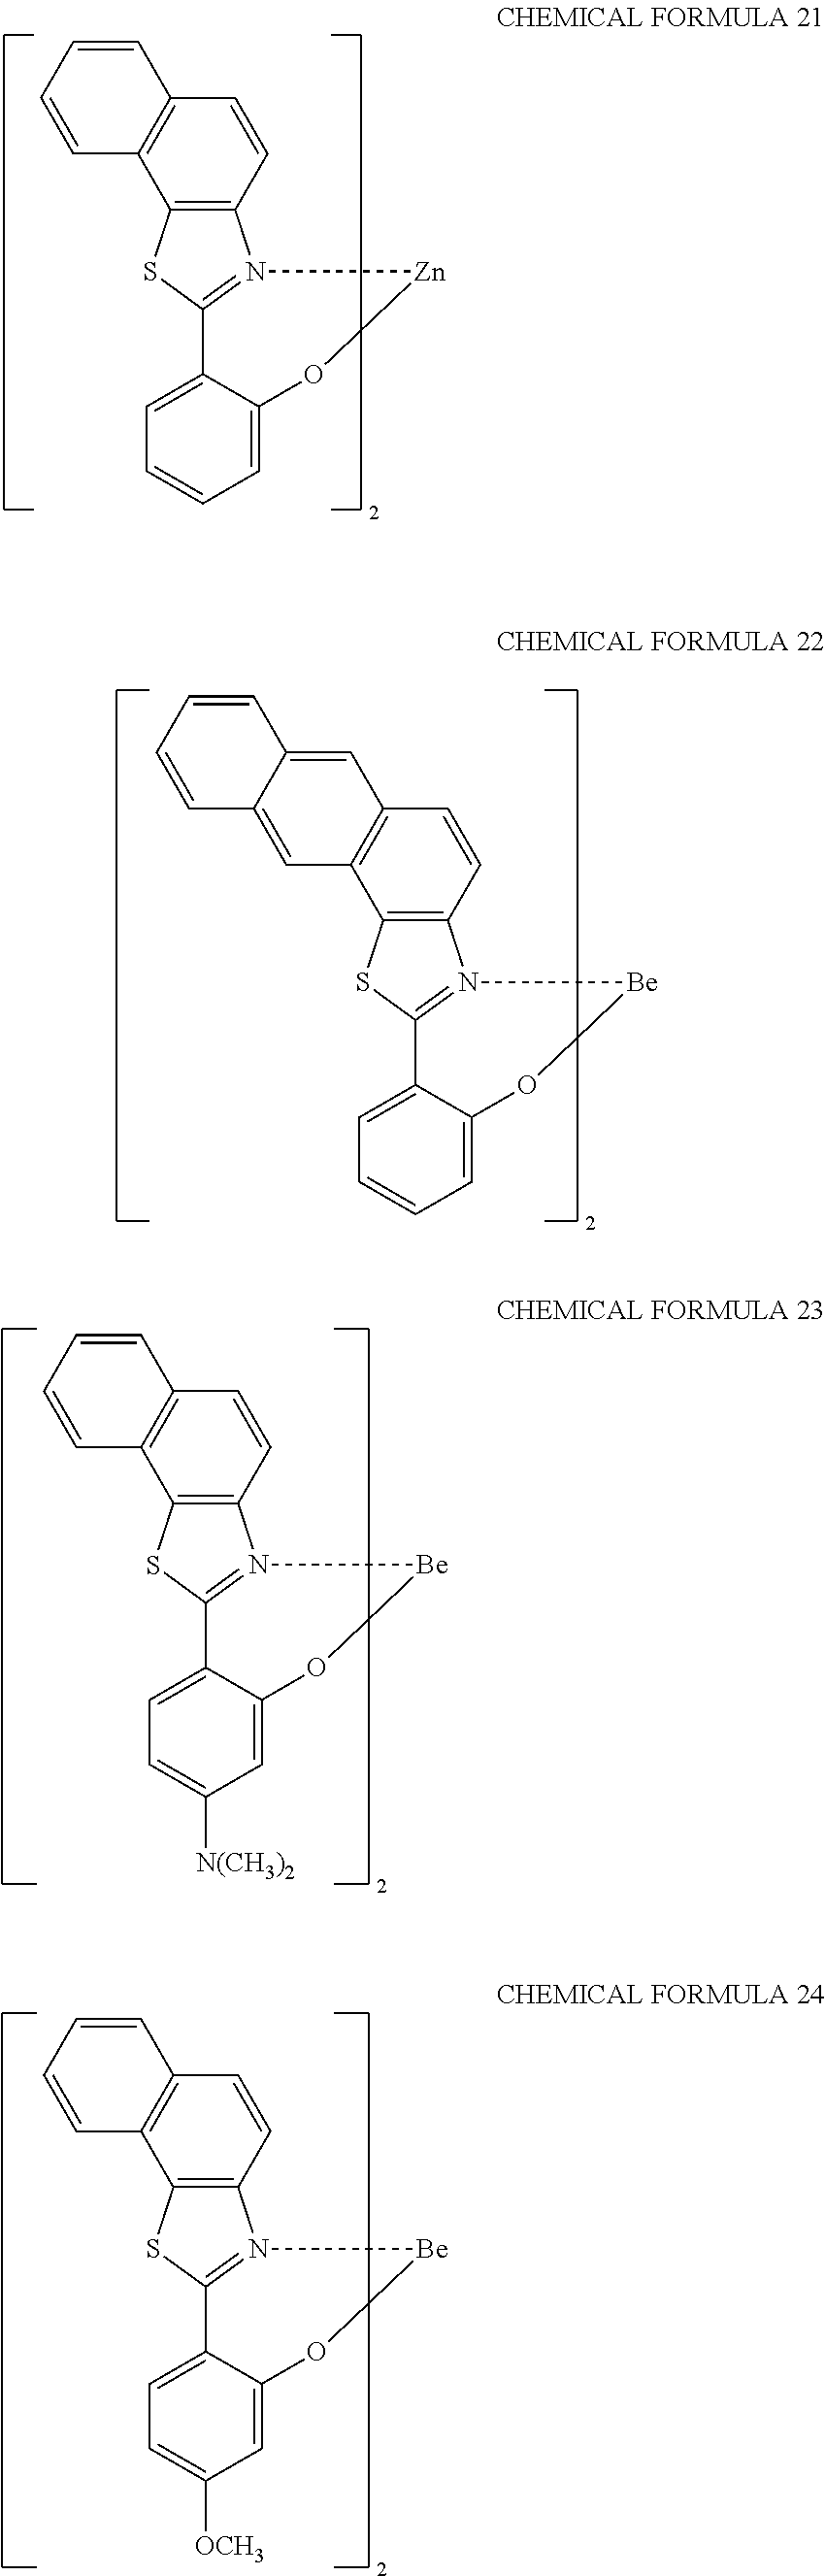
C12=C(C3=C(C=C1)N1=C(S3)C3=CC=C([N(CH3)2])C=C3O[Be]1)C=CC=C2.C12=C(C3=C(C=C1)N1=C(S3)C3=CC=C([OCH3])C=C3O[Be]1)C=CC=C2.C12=C(C3=C(C=C1)N1=C(S3)C3=CC=CC=C3O[Zn]1)C=CC=C2.C12=C(C3=C(C=C1)N1=C(S3)C3=CC=CC=C3O[Be]1)C=C1C(=C2)C=CC=C1
